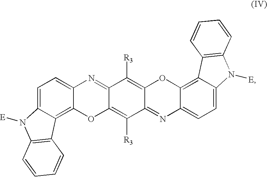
C1=C2C(=C3C(=C1)N=C1C(=C([R3])C4=NC5=CC=C6C(=C5OC4=C1[R3])C1=C(N6[E])C=CC=C1)O3)C1=C(N2[E])C=CC=C1
